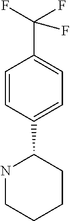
N1CCCCC1C1=CC=C(C(F)(F)F)C=C1
